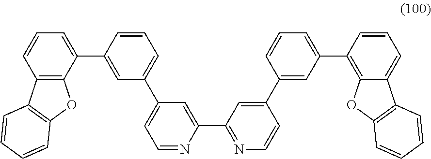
C12=C(C(C3=CC(C4=CC=NC(C5=NC=CC(C6=CC(C7=C8C(=CC=C7)C7=C(O8)C=CC=C7)=CC=C6)=C5)=C4)=CC=C3)=CC=C1)OC1=C2C=CC=C1
